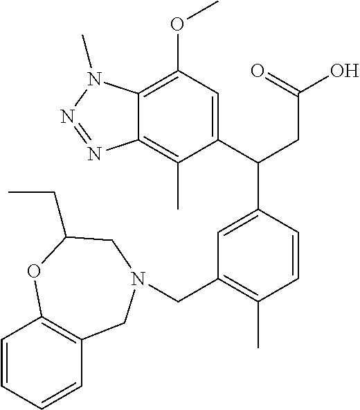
CC1=C2N=NN(C)C2=C(OC)C=C1C(C1=CC(CN2CC3=C(C=CC=C3)OC(CC)C2)=C(C)C=C1)CC(O)=O
